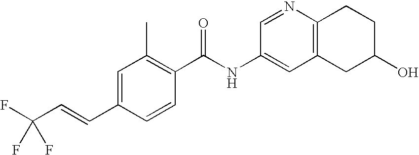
C1=C(C=CC(F)(F)F)C=CC(C(NC2=CC3=C(N=C2)CCC(O)C3)=O)=C1C
